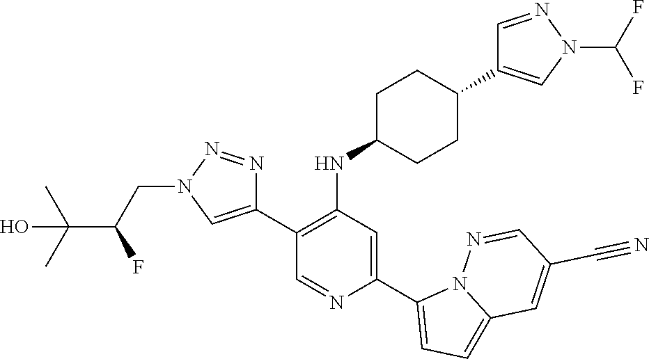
C1(C2=CN(CC(C(C)(C)O)F)N=N2)=C(NC2CCC(C3=CN(C(F)F)N=C3)CC2)C=C(C2=CC=C3N2N=CC(C#N)=C3)N=C1
